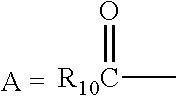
[R10C](C)=O
